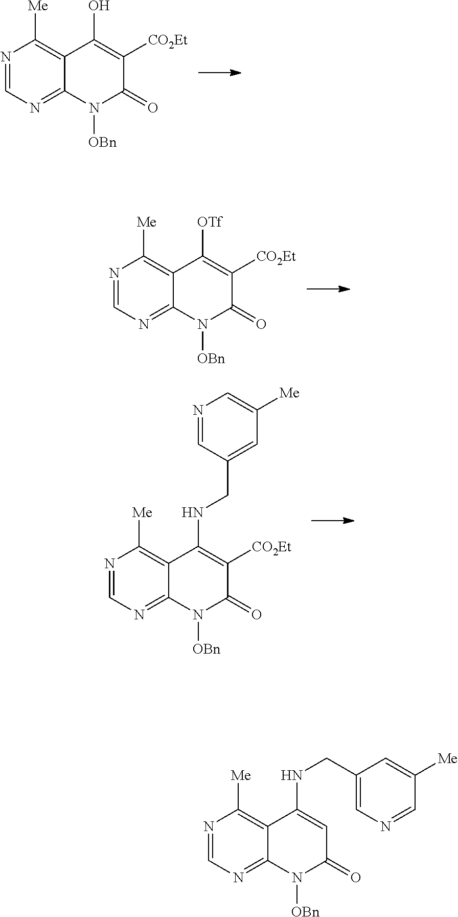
N1=CN=C2C(=C1[Me])C(O)=C([CO2Et])C(=O)N2[OBn].N1=CN=C2C(=C1[Me])C([OTf])=C([CO2Et])C(=O)N2[OBn].N1=CN=C2C(=C1[Me])C(NCC1=CC([Me])=CN=C1)=C([CO2Et])C(=O)N2[OBn].N1=CN=C2C(=C1[Me])C(NCC1=CN=CC([Me])=C1)=CC(=O)N2[OBn]
